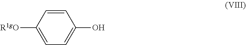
C1([R1gO])=CC=C(O)C=C1
